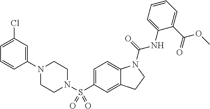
C1(N2CCN(S(C3=CC=C4C(=C3)CCN4C(=O)NC3=CC=CC=C3C(=O)OC)(=O)=O)CC2)=CC(Cl)=CC=C1
